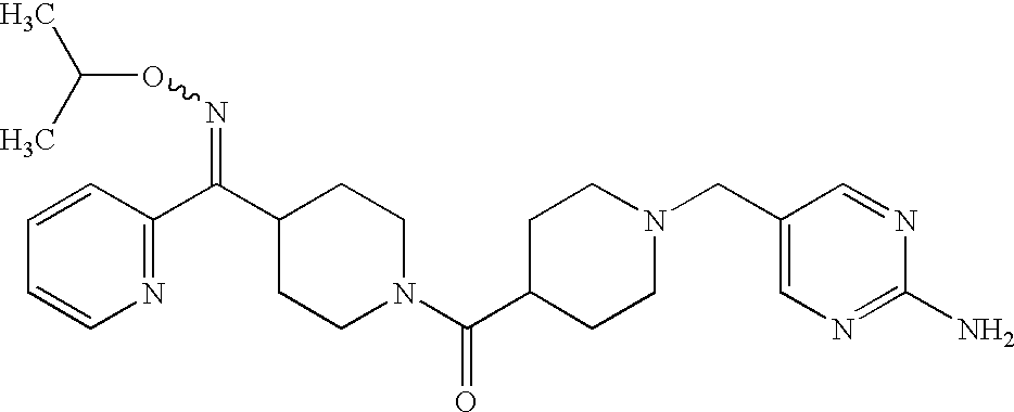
C1=CC(C(C2CCN(C(C3CCN(CC4=CN=C(N)N=C4)CC3)=O)CC2)=NOC(C)C)=NC=C1
